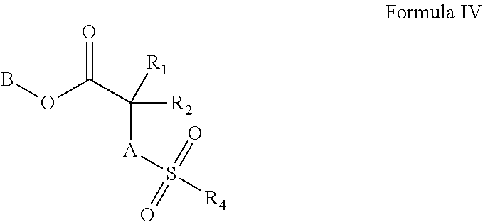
BOC(C([R1])([A]S([R4])(=O)=O)[R2])=O
